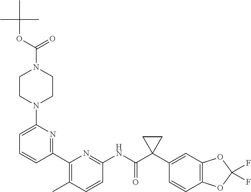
C1(C2=NC(N3CCN(C(OC(C)(C)C)=O)CC3)=CC=C2)=C(C)C=CC(NC(C2(C3=CC4=C(C=C3)OC(F)(F)O4)CC2)=O)=N1
